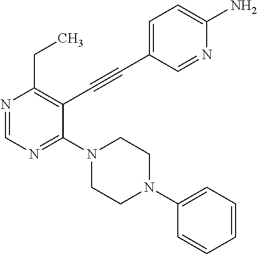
N1=CN=C(N2CCN(C3=CC=CC=C3)CC2)C(C#CC2=CC=C(N)N=C2)=C1CC
